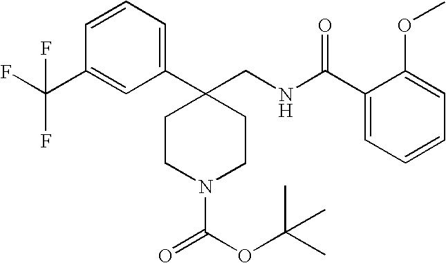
C1CC(C2=CC=CC(C(F)(F)F)=C2)(CNC(C2=CC=CC=C2OC)=O)CCN1C(=O)OC(C)(C)C
